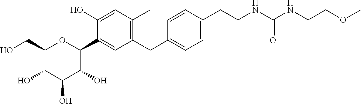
C1(CO)C(O)C(O)C(O)C(C2=CC(CC3=CC=C(CCNC(NCCOC)=O)C=C3)=C(C)C=C2O)O1
